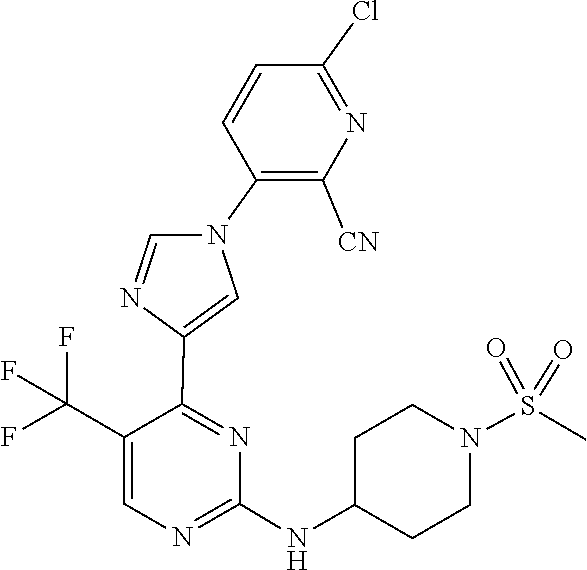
C1(NC2CCN(S(=O)(=O)C)CC2)=NC=C(C(F)(F)F)C(C2=CN(C3=C([CN])N=C(Cl)C=C3)C=N2)=N1
